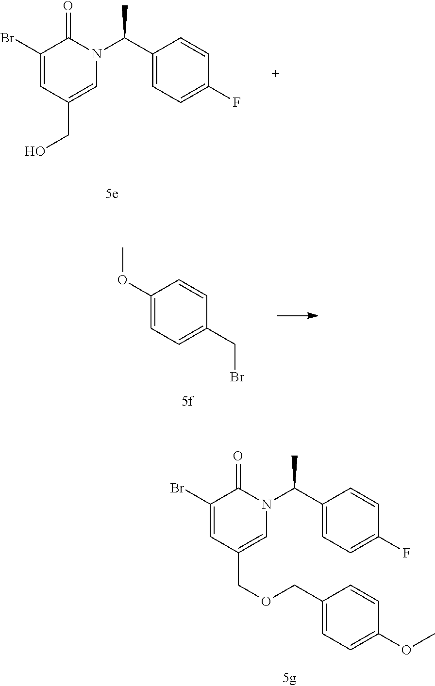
C1(Br)=CC(COCC2=CC=C(OC)C=C2)=CN(C(C2=CC=C(F)C=C2)C)C1=O.C1(Br)=CC(CO)=CN(C(C2=CC=C(F)C=C2)C)C1=O.COC1=CC=C(CBr)C=C1
